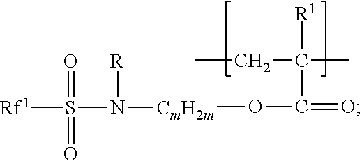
CCC(C)([R1])C(=O)O[CmH2m]N(S([Rf1])(=O)=O)[R]
